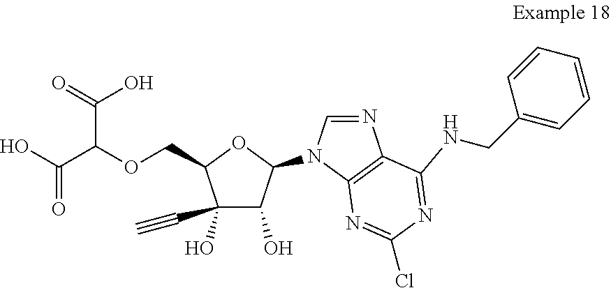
C1(C#C)(O)C(O)C(N2C=NC3=C2N=C(Cl)N=C3NCC2=CC=CC=C2)OC1COC(C(O)=O)C(=O)O
